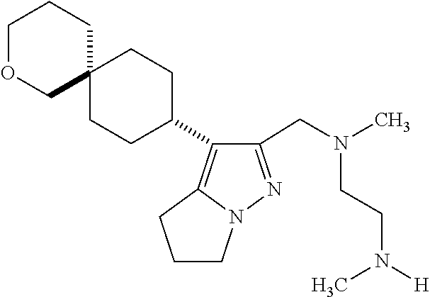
N(CCN(C)[H])(CC1=NN2C(=C1C1CCC3(CC1)COCCC3)CCC2)C
